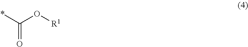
*C(O[R1])=O
